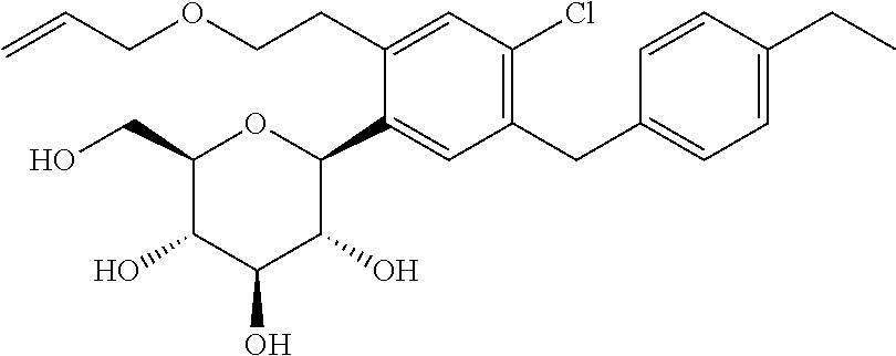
C1(CO)C(O)C(O)C(O)C(C2=CC(CC3=CC=C(CC)C=C3)=C(Cl)C=C2CCOCC=C)O1
